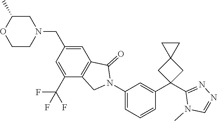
C1CN(CC2=CC3=C(C(C(F)(F)F)=C2)CN(C2=CC=CC(C4(C5=NN=CN5C)CC5(C4)CC5)=C2)C3=O)CC(C)O1
